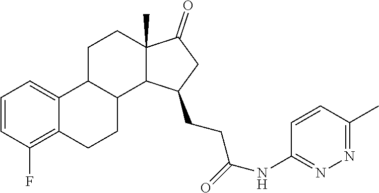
C1=CC(F)=C2C(=C1)C1C(CC2)C2C(C)(CC1)C(=O)CC2CCC(=O)NC1=NN=C(C)C=C1
